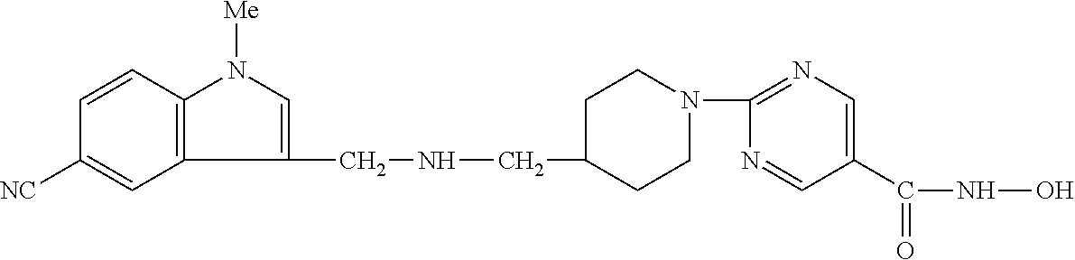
C1(CNCC2CCN(C3=NC=C(C(NO)=O)C=N3)CC2)=CN([Me])C2=C1C=C([NC])C=C2
